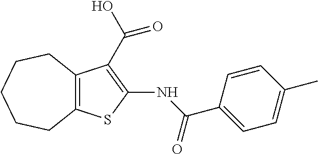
C12=C(C(C(O)=O)=C(NC(C3=CC=C(C)C=C3)=O)S1)CCCCC2
